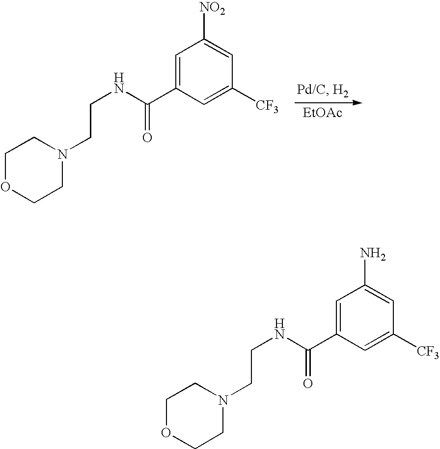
[EtOAc].C1=C(C(NCCN2CCOCC2)=O)C=C([CF3])C=C1[NO2].C1=C(C(NCCN2CCOCC2)=O)C=C([CF3])C=C1N
